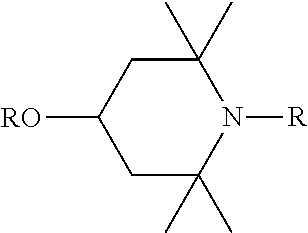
C1C(C)(C)N([R])C(C)(C)CC1[RO]
